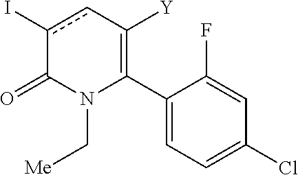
C1(C2=C([Y])cc(I)C(=O)N2C[Me])=CC=C(Cl)C=C1F
